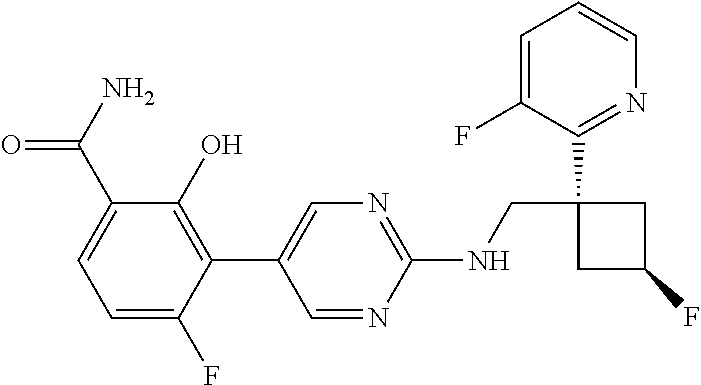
C1(NCC2(C3=NC=CC=C3F)CC(F)C2)=NC=C(C2=C(O)C(C(N)=O)=CC=C2F)C=N1
